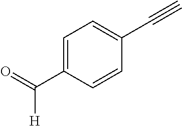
C1=C(C(=O)[H])C=CC(C#C)=C1
